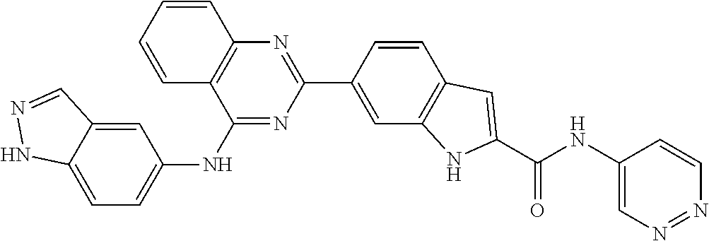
C1=CC(C2=NC3=C(C(NC4=CC=C5C(=C4)C=NN5)=N2)C=CC=C3)=CC2=C1C=C(C(NC1=CN=NC=C1)=O)N2
